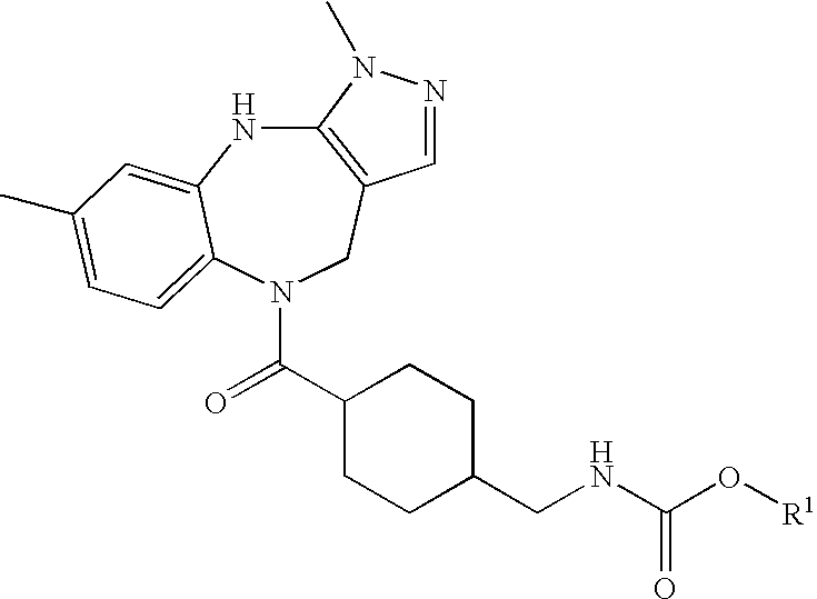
N1C2=CC(C)=CC=C2N(C(C2CCC(CNC(O[R1])=O)CC2)=O)CC2=C1N(C)N=C2
